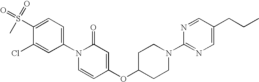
C1=C(S(C)(=O)=O)C(Cl)=CC(N2C=CC(OC3CCN(C4=NC=C(CCC)C=N4)CC3)=CC2=O)=C1
